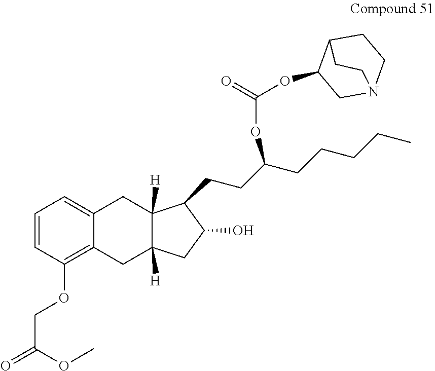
C1=CC(OCC(=O)OC)=C2C(=C1)CC1([H])C([H])(C2)CC(O)C1CCC(CCCCC)OC(=O)OC1CN2CCC1CC2
